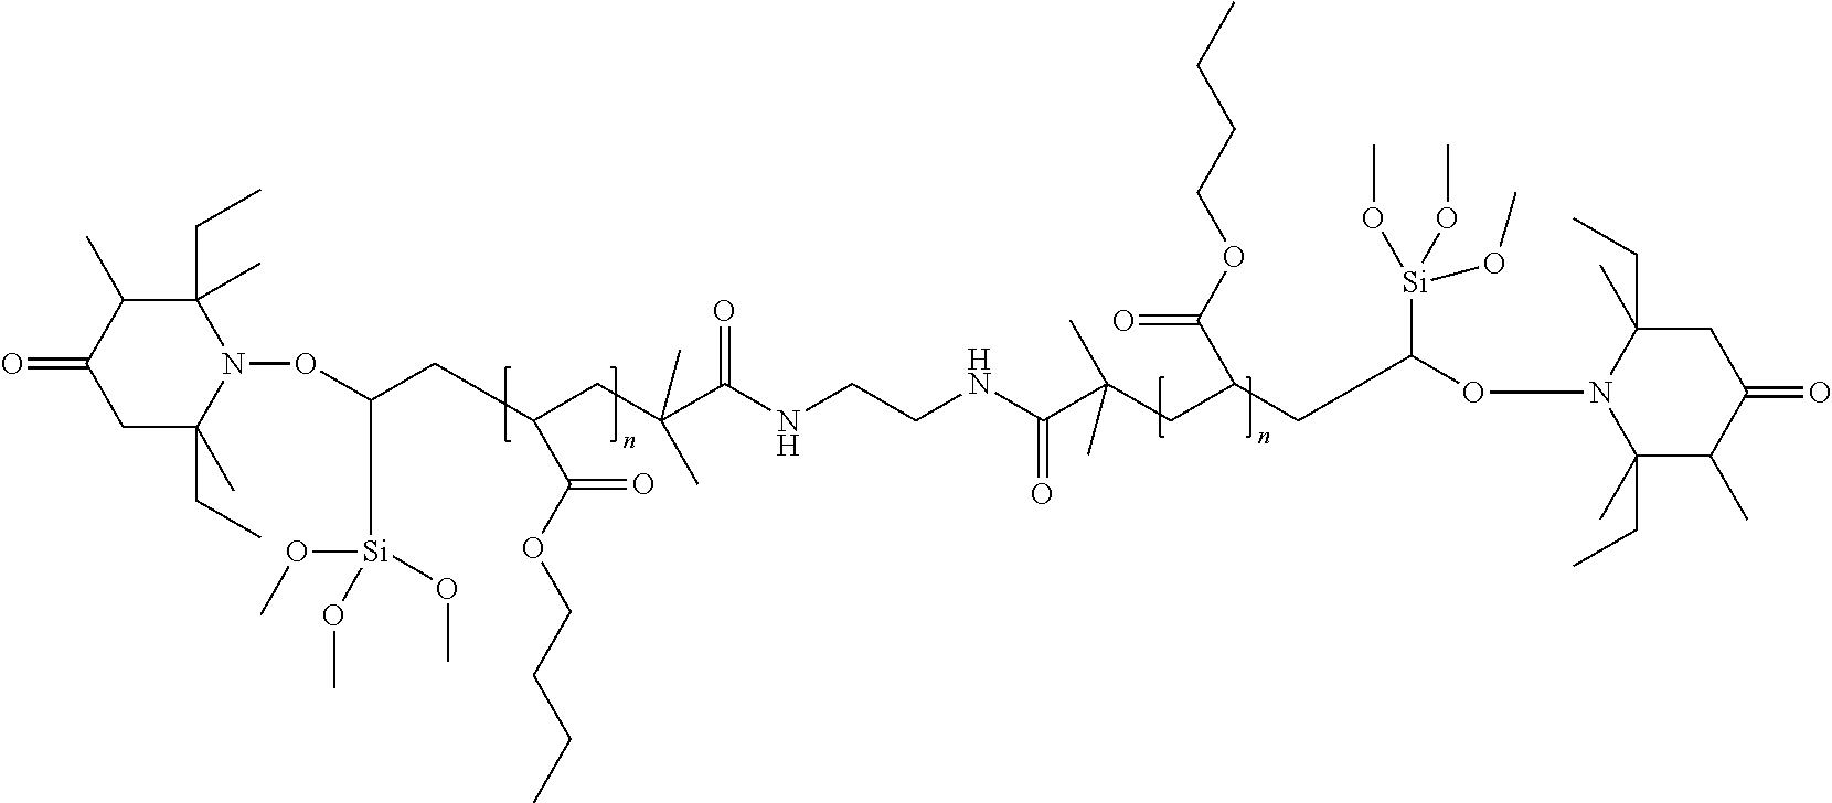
C1(=O)CC(CC)(C)N(OC([Si](OC)(OC)OC)CC(CC(C(NCCNC(C(CC(CC([Si](OC)(OC)OC)ON2C(CC)(C)C(C)C(=O)CC2(CC)C)C(OCCCC)=O)(C)C)=O)=O)(C)C)C(OCCCC)=O)C(CC)(C)C1C
